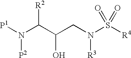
[P1]N([P2])C([R2])C(O)CN([R3])S(=O)(=O)[R4]
